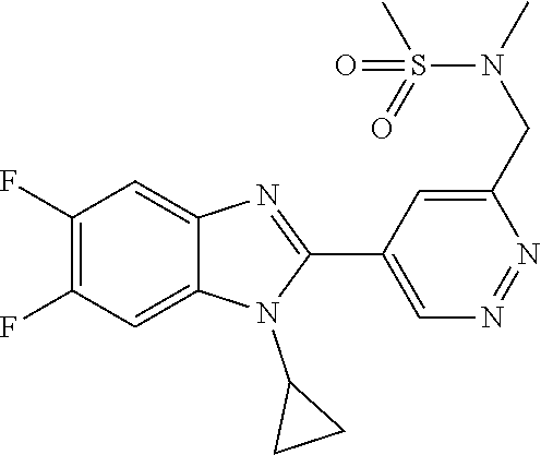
C1(F)=C(F)C=C2C(=C1)N=C(C1=CN=NC(CN(S(C)(=O)=O)C)=C1)N2C1CC1
